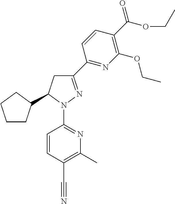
C1CC(C2CC(C3=NC(OCC)=C(C(OCC)=O)C=C3)=NN2C2=NC(C)=C(C#N)C=C2)CC1
